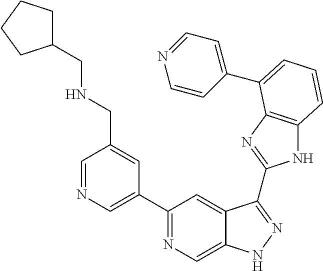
C1=NC=C(C2=NC=C3C(=C2)C(C2=NC4=C(N2)C=CC=C4C2=CC=NC=C2)=NN3)C=C1CNCC1CCCC1
